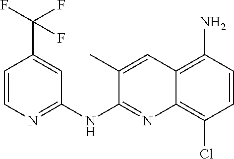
C1=CN=C(NC2=NC3=C(Cl)C=CC(N)=C3C=C2C)C=C1C(F)(F)F
